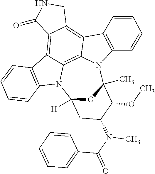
O1C2(C)N3C4=C5N(C6=C(C5=C5C(=C4C4=C3C=CC=C4)CNC5=O)C=CC=C6)C1([H])CC(N(C(=O)C1=CC=CC=C1)C)C2OC
